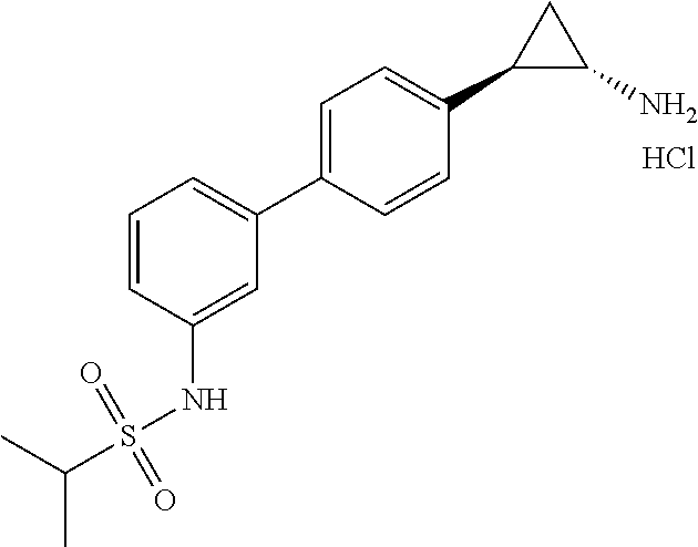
C1=C(NS(C(C)C)(=O)=O)C=CC=C1C1=CC=C(C2C(N)C2)C=C1.Cl
